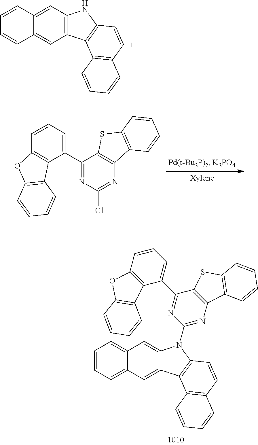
C1(C2=CC=CC3=C2C2=C(O3)C=CC=C2)=NC(Cl)=NC2=C1SC1=C2C=CC=C1.C12=CC3=CC=CC=C3C=C1C1=C(N2C2=NC3=C(C(C4=CC=CC5=C4C4=C(O5)C=CC=C4)=N2)SC2=C3C=CC=C2)C=CC2=C1C=CC=C2.C12=C(C=C3C(=C1)C=CC=C3)NC1=C2C2=C([C+]=C1)C=CC=C2
